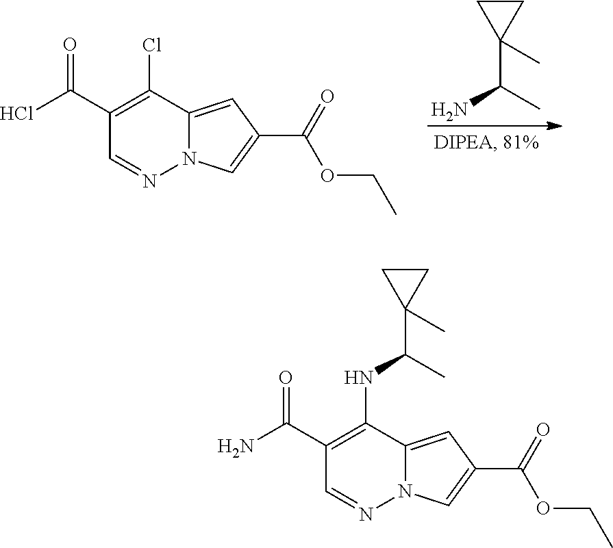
C1(C(Cl)=O)=C(Cl)C2=CC(C(=O)OCC)=CN2N=C1.C1(C(C)N)(C)CC1.C1(C(N)=O)=C(NC(C2(C)CC2)C)C2=CC(C(=O)OCC)=CN2N=C1
